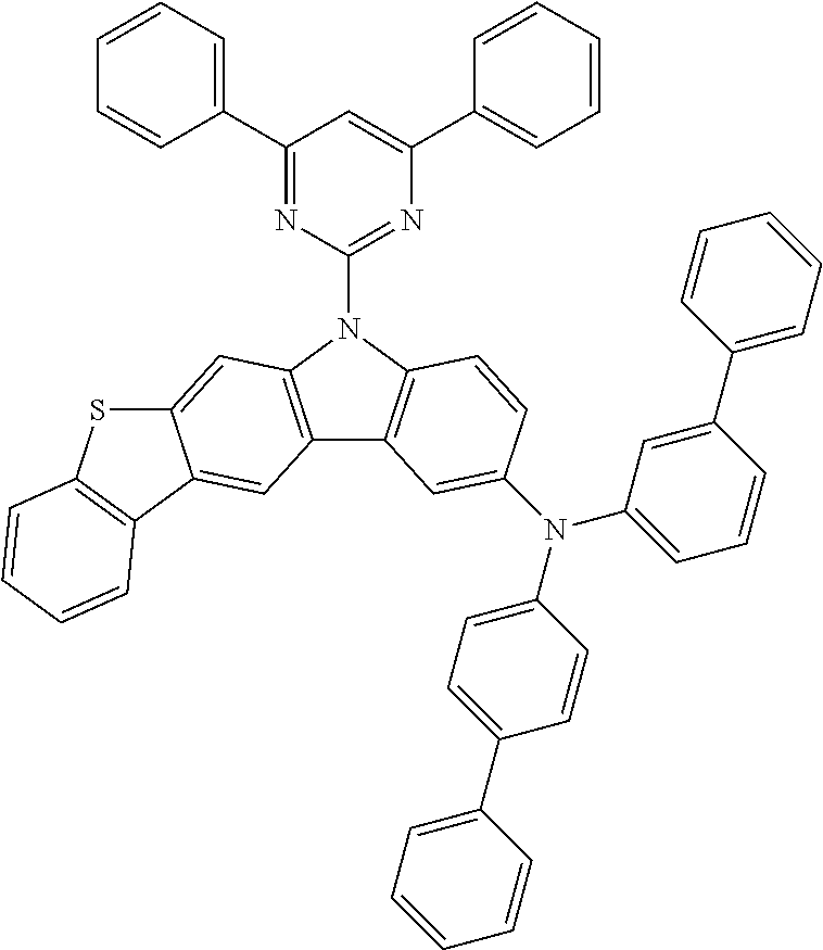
C1(C2=CC=CC=C2)=NC(N2C3=C(C4=C2C=C2C(=C4)C4=C(S2)C=CC=C4)C=C(N(C2=CC=CC(C4=CC=CC=C4)=C2)C2=CC=C(C4=CC=CC=C4)C=C2)C=C3)=NC(C2=CC=CC=C2)=C1
